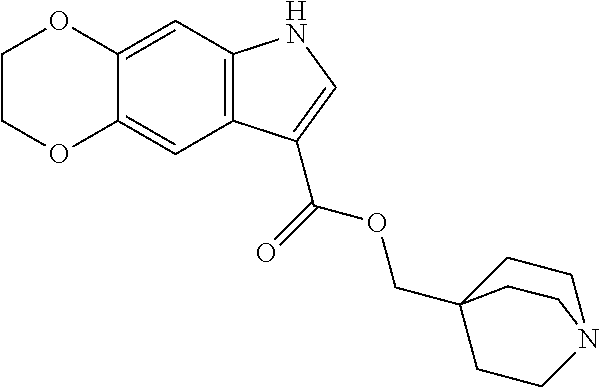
C12=CC3=C(C=C1OCCO2)C(C(=O)OCC12CCN(CC1)CC2)=CN3
